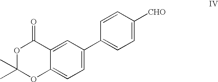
C1=C(C2=CC=C([CHO])C=C2)C=C2C(=C1)OC(C)(C)OC2=O
